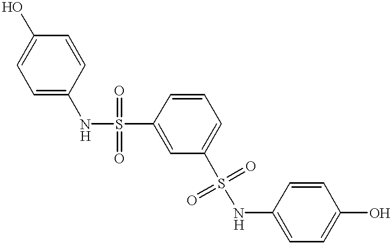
C1=C(NS(=O)(=O)C2=CC(S(NC3=CC=C(O)C=C3)(=O)=O)=CC=C2)C=CC(O)=C1
